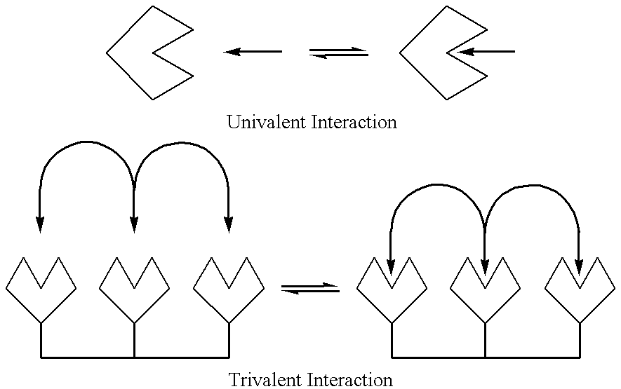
C1CCCCC1.C1CCCCC1.C1CCCCC1CC(C1CCCCC1)CC1CCCCC1.C1CCCCC1CC(C1CCCCC1)CC1CCCCC1
